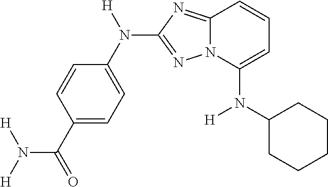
C1(C(=O)N([H])[H])=CC=C(N([H])C2=NN3C(=N2)C=CC=C3N(C2CCCCC2)[H])C=C1
